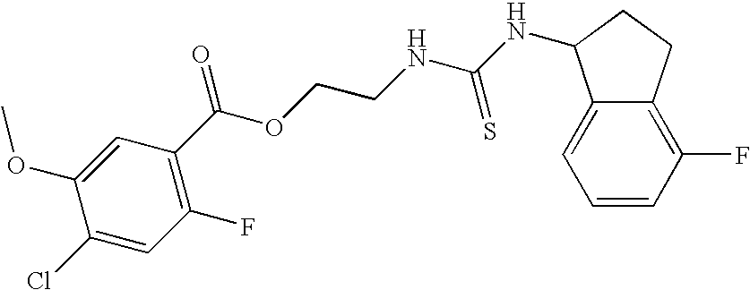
C1=C(OC)C(Cl)=CC(F)=C1C(OCCNC(NC1C2=CC=CC(F)=C2CC1)=S)=O
